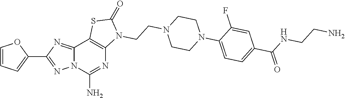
C12=NC(C3=CC=CO3)=NN1C(N)=NC1=C2SC(=O)N1CCN1CCN(C2=CC=C(C(NCCN)=O)C=C2F)CC1
